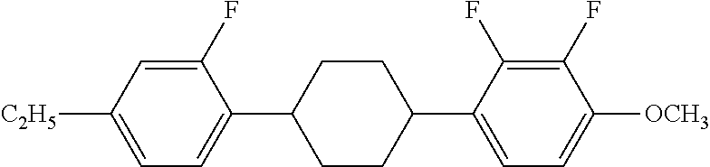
C1(F)=CC([C2H5])=CC=C1C1CCC(C2=CC=C([OCH3])C(F)=C2F)CC1
